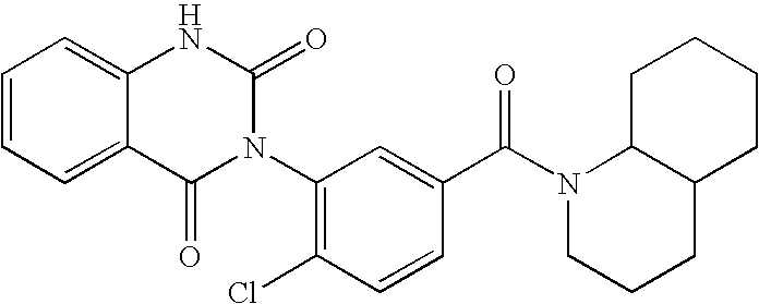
C12=CC=CC=C1NC(=O)N(C1=C(Cl)C=CC(C(N3CCCC4C3CCCC4)=O)=C1)C2=O
